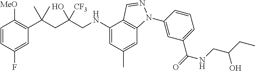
C1=CC(F)=CC(C(CC(CNC2=CC(C)=CC3=C2C=NN3C2=CC(C(=O)NCC(O)CC)=CC=C2)(O)[CF3])(C)C)=C1[MeO]
